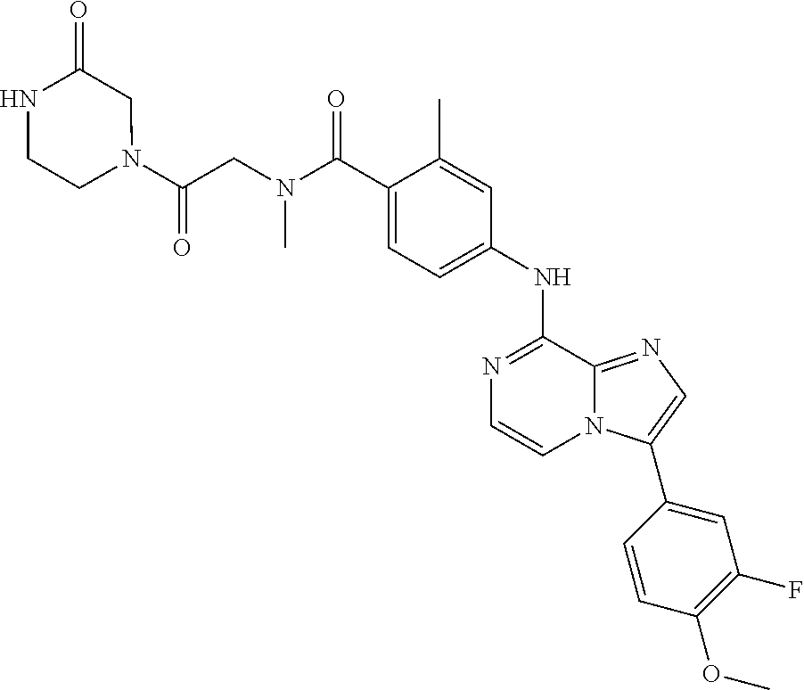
C(C1=CC=C(NC2=NC=CN3C2=NC=C3C2=CC(F)=C(OC)C=C2)C=C1C)(N(CC(N1CC(=O)NCC1)=O)C)=O
